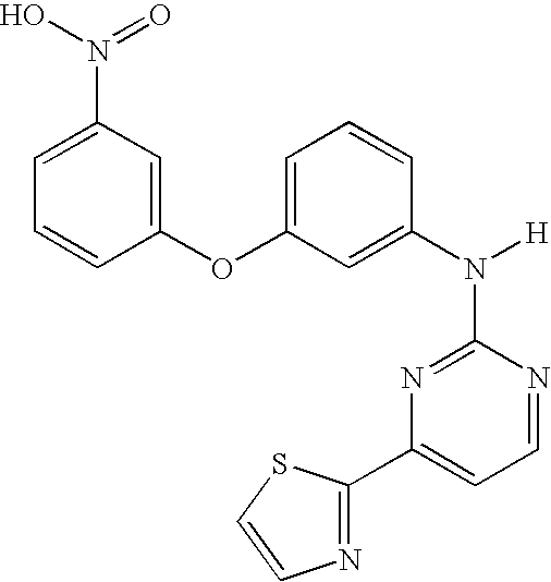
N1=CC=C(C2=NC=CS2)N=C1N([H])C1=CC(OC2=CC(N(O)=O)=CC=C2)=CC=C1
